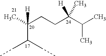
C(C(CC)CC)(C)([H])CCC(C(C)C)([H])C
